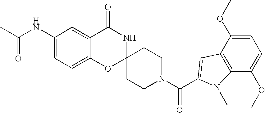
C1(NC(C)=O)=CC=C2C(=C1)C(=O)NC1(O2)CCN(C(=O)C2=CC3=C(C(OC)=CC=C3OC)N2C)CC1
